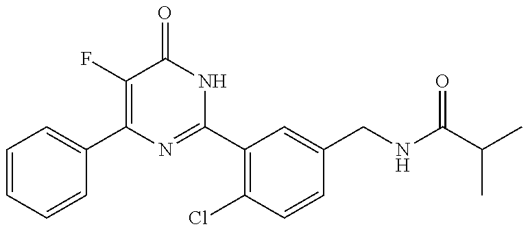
C1=CC=CC(C2=C(F)C(=O)NC(C3=C(Cl)C=CC(CNC(C(C)C)=O)=C3)=N2)=C1
